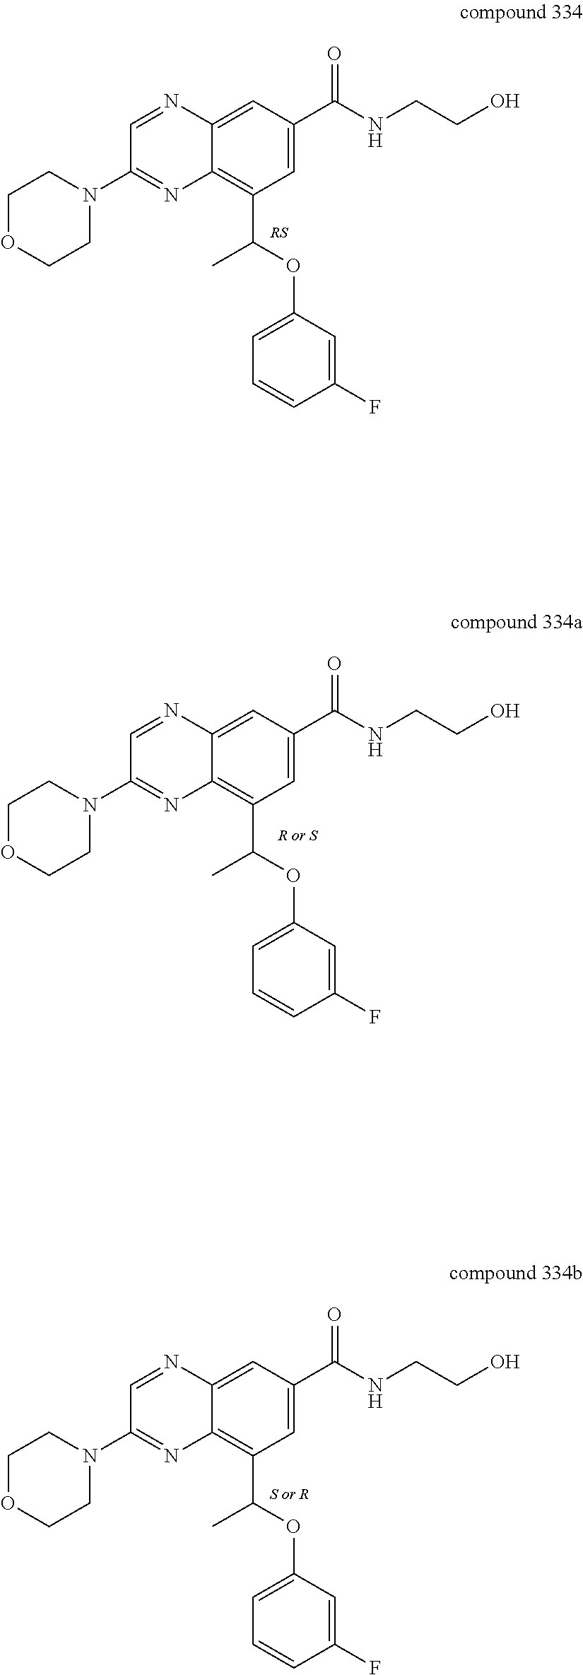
C1OCCN(C2=NC3=C(C(OC4=CC=CC(F)=C4)C)C=C(C(=O)NCCO)C=C3N=C2)C1.C1OCCN(C2=NC3=C(C(OC4=CC=CC(F)=C4)C)C=C(C(=O)NCCO)C=C3N=C2)C1.C1OCCN(C2=NC3=C(C(OC4=CC=CC(F)=C4)C)C=C(C(=O)NCCO)C=C3N=C2)C1
